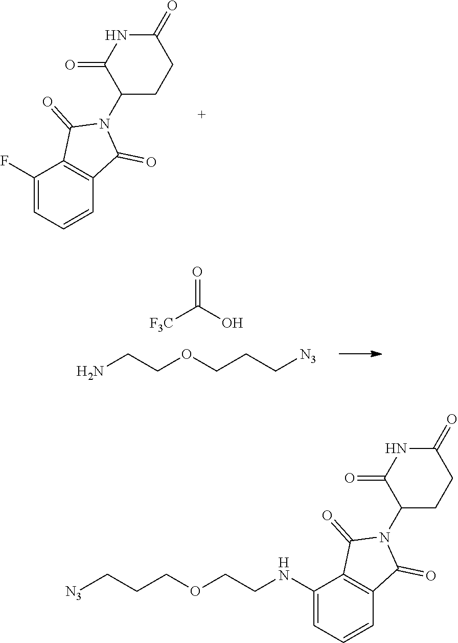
FC1=CC=CC2=C1C(=O)N(C1CCC(=O)NC1=O)C2=O.NCCOCCC[N3].[F3C]C(O)=O.N(C1=CC=CC2=C1C(=O)N(C1CCC(=O)NC1=O)C2=O)CCOCCC[N3]
